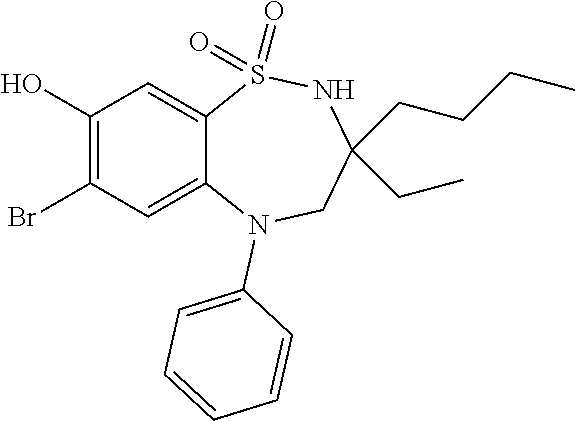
OC1=C(Br)C=C2C(=C1)S(=O)(=O)NC(CC)(CCCC)CN2C1=CC=CC=C1
